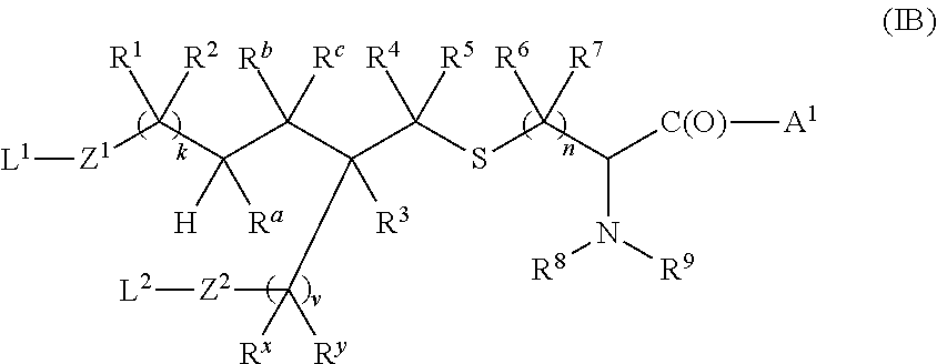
[Z1](C(C(C(C(C(SC(C([C(O)][A1])N([R9])[R8])([R6])[R7])([R4])[R5])(C([Z2][L2])([Rx])[Ry])[R3])([Rb])[Rc])([H])[Ra])([R1])[R2])[L1]
